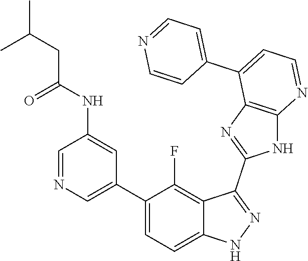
C1=NC=C(C2=CC=C3C(=C2F)C(C2=NC4=C(N2)N=CC=C4C2=CC=NC=C2)=NN3)C=C1NC(=O)CC(C)C
